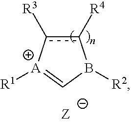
c1([R4])c([R3])[A]([R1])=CB1[R2]
